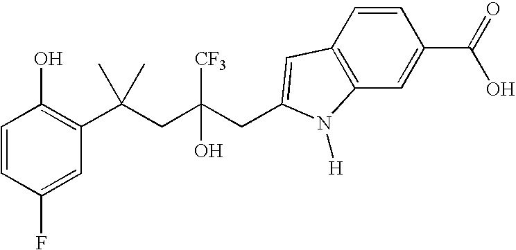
C1(F)=CC(C(CC(CC2=CC3=C(C=C(C(O)=O)C=C3)N2[H])([CF3])O)(C)C)=C(O)C=C1
